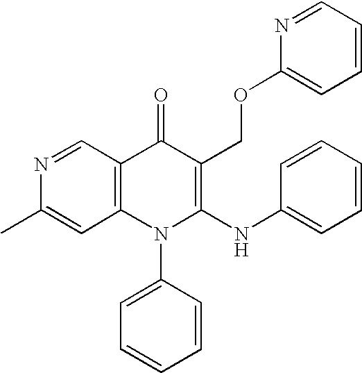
N1=CC2=C(C=C1C)N(C1=CC=CC=C1)C(NC1=CC=CC=C1)=C(COC1=CC=CC=N1)C2=O
